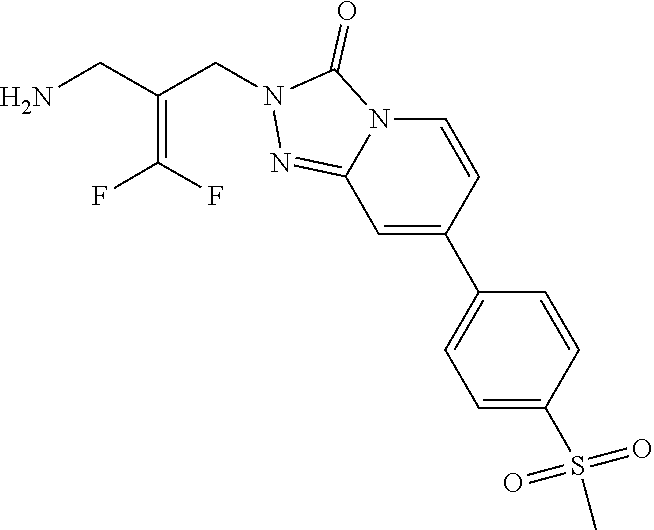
C1(C2=CC=C(S(C)(=O)=O)C=C2)=CC2=NN(CC(=C(F)F)CN)C(=O)N2C=C1
